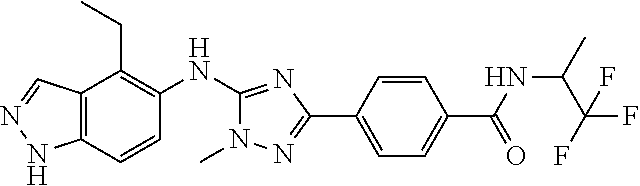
C12=C(C=CC(NC3=NC(C4=CC=C(C(=O)NC(C)C(F)(F)F)C=C4)=NN3C)=C1CC)NN=C2
